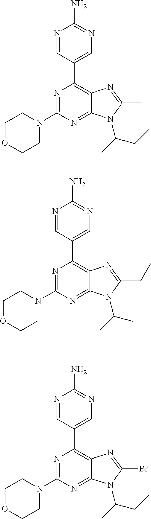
N1=CC(C2=C3C(=NC(N4CCOCC4)=N2)N(C(C)CC)C(C)=N3)=CN=C1N.N1=CC(C2=C3C(=NC(N4CCOCC4)=N2)N(C(C)C)C(CC)=N3)=CN=C1N.N1=CC(C2=C3C(=NC(N4CCOCC4)=N2)N(C(C)CC)C(Br)=N3)=CN=C1N
